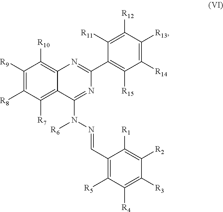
[R9]C1=C([R8])C([R7])=C2C(=C1[R10])N=C(C1=C([R15])C([R14])=C([R13])C([R12])=C1[R11])N=C2N(N=CC1=C([R5])C([R4])=C([R3])C([R2])=C1[R1])[R6]
